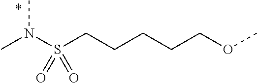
CN(S(CCCCCOC)(=O)=O)C
